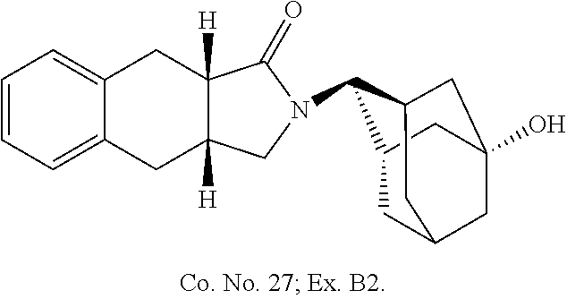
C12=CC=CC=C1CC1([H])C([H])(C2)C(=O)N(C2C3CC4CC(O)(CC2C4)C3)C1
